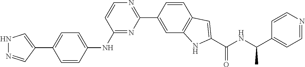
C1=CC(C2=NC=CC(NC3=CC=C(C4=CNN=C4)C=C3)=N2)=CC2=C1C=C(C(NC(C1=CC=NC=C1)C)=O)N2
